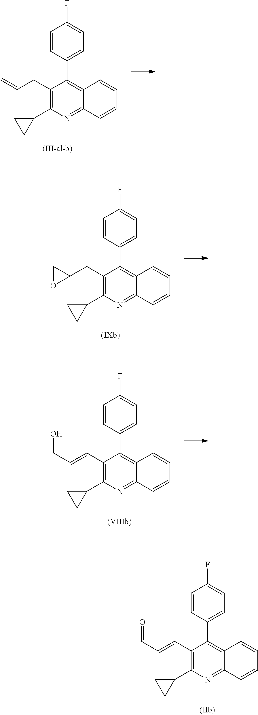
C1=CC(C2=C3C(=NC(C4CC4)=C2CC=C)C=CC=C3)=CC=C1F.C1=CC(C2=C3C(=NC(C4CC4)=C2CC2CO2)C=CC=C3)=CC=C1F.C1=CC(C2=C3C(=NC(C4CC4)=C2C=CC=O)C=CC=C3)=CC=C1F.C1=CC(C2=C3C(=NC(C4CC4)=C2C=CCO)C=CC=C3)=CC=C1F
